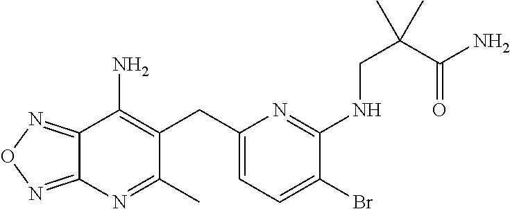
C12=NON=C1N=C(C)C(CC1=CC=C(Br)C(NCC(C(=O)N)(C)C)=N1)=C2N
